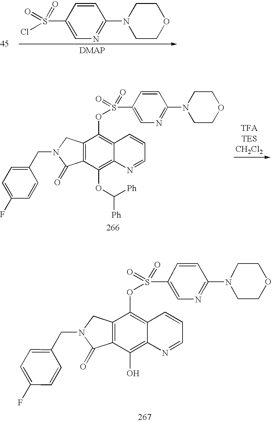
C1=CC(S(Cl)(=O)=O)=CN=C1N1CCOCC1.C1=CC(S(OC2=C3C(=C(OC([Ph])[Ph])C4=C2CN(CC2=CC=C(F)C=C2)C4=O)N=CC=C3)(=O)=O)=CN=C1N1CCOCC1.C1=CC(S(OC2=C3C(=C(O)C4=C2CN(CC2=CC=C(F)C=C2)C4=O)N=CC=C3)(=O)=O)=CN=C1N1CCOCC1
